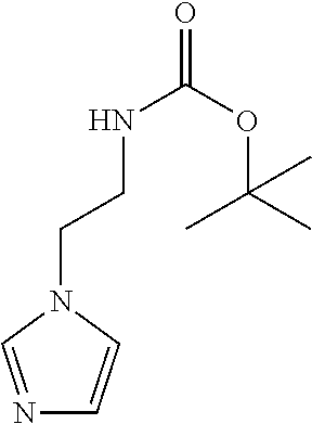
N(C(OC(C)(C)C)=O)CCN1C=NC=C1
